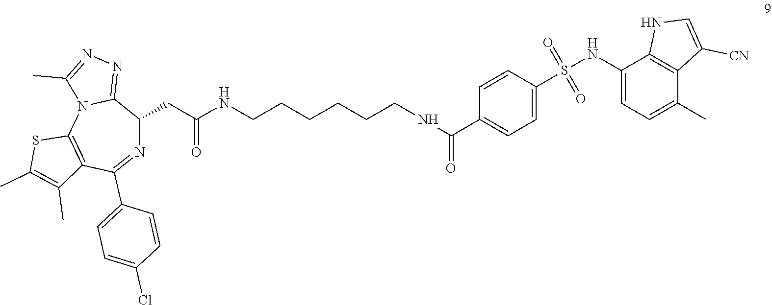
N1=C(C2=CC=C(Cl)C=C2)C2=C(N3C(=NN=C3C)C1CC(NCCCCCCNC(C1=CC=C(S(NC3=CC=C(C)C4=C3NC=C4[CN])(=O)=O)C=C1)=O)=O)SC(C)=C2C
